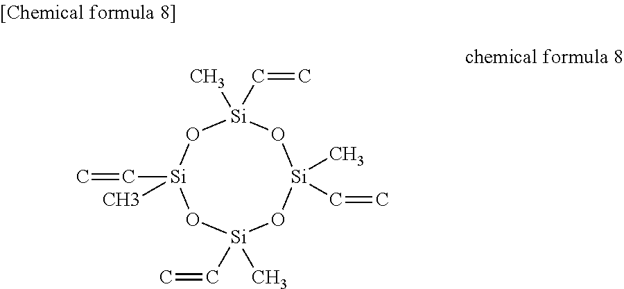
C[Si]1(C=C)O[Si](C=C)(C)O[Si](C=C)(C)O[Si](C=C)(C)O1
